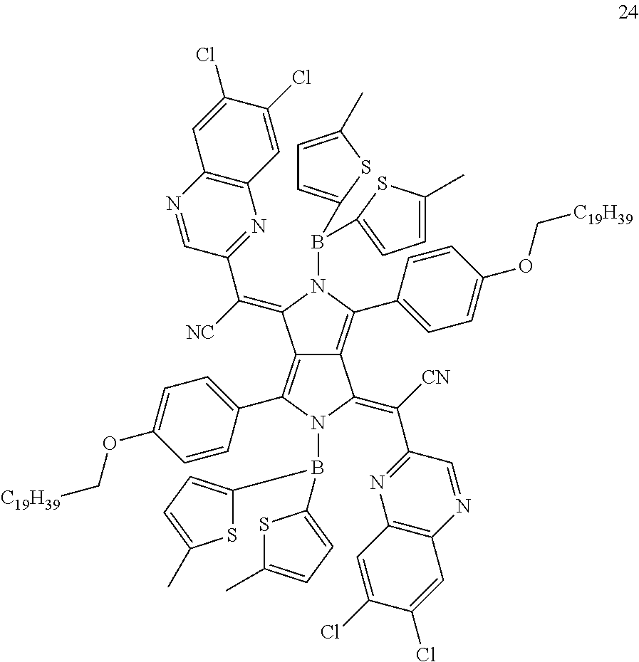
C12=C(C3=CC=C(OC[C19H39])C=C3)N(B(C3=CC=C(C)S3)C3=CC=C(C)S3)C(=C(C3=NC4=C(N=C3)C=C(Cl)C(Cl)=C4)[CN])C1=C(C1=CC=C(OC[C19H39])C=C1)N(B(C1=CC=C(C)S1)C1=CC=C(C)S1)C2=C([NC])C1=NC2=C(N=C1)C=C(Cl)C(Cl)=C2
